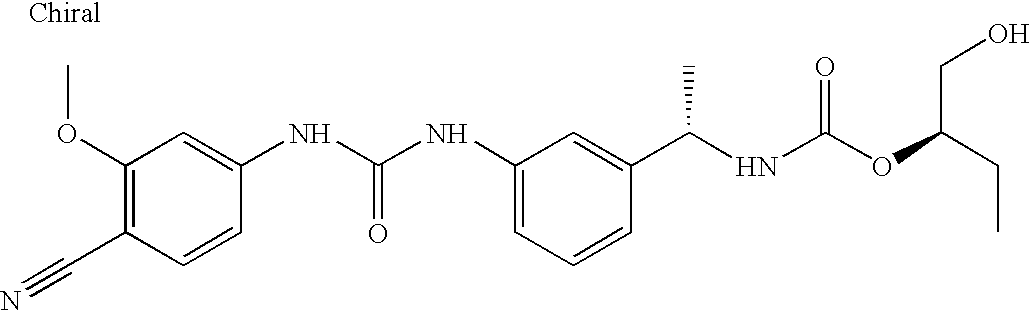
C(C1=C(OC)C=C(NC(NC2=CC=CC(C(NC(OC(CC)CO)=O)C)=C2)=O)C=C1)#N
